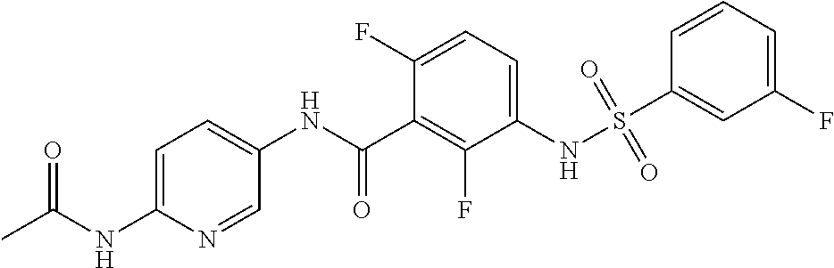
S(NC1=CC=C(F)C(C(NC2=CC=C(NC(C)=O)N=C2)=O)=C1F)(=O)(=O)C1=CC(F)=CC=C1
